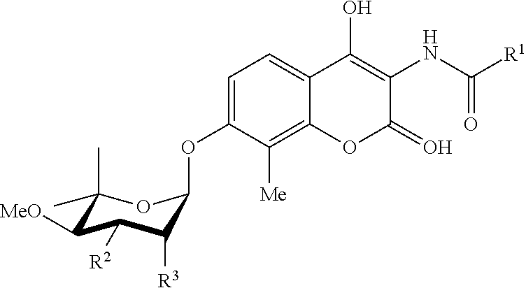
C1(C)(C)C([MeO])C([R2])C([R3])C(OC2=CC=C3C(=C2[Me])OC(=O)C(NC([R1])=O)=C3O)O1
